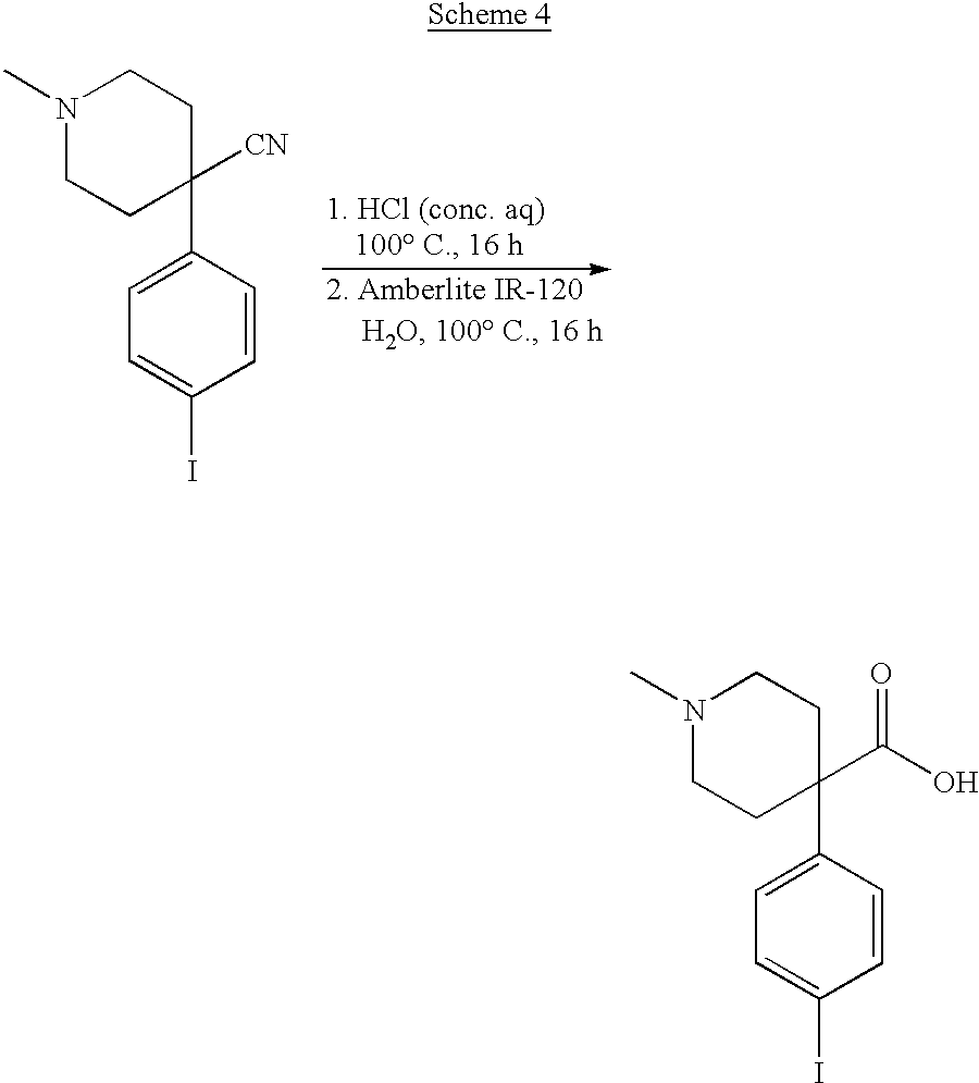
N1(C)CCC(C2=CC=C(I)C=C2)([CN])CC1.N1(C)CCC(C2=CC=C(I)C=C2)(C(O)=O)CC1
